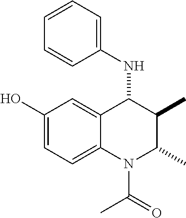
C1(O)=CC=C2C(=C1)C(NC1=CC=CC=C1)C(C)C(C)N2C(=O)C
